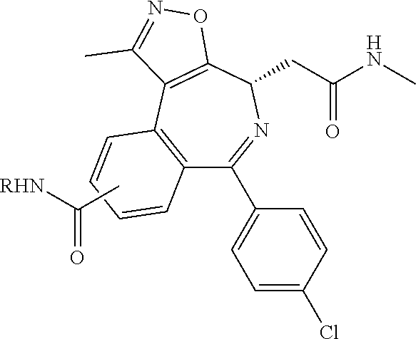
C1=CC2=C(C(C3=CC=C(Cl)C=C3)=NC(CC(NC)=O)C3=C2C(C)=NO3)C=C1.CC(=O)[RHN]
